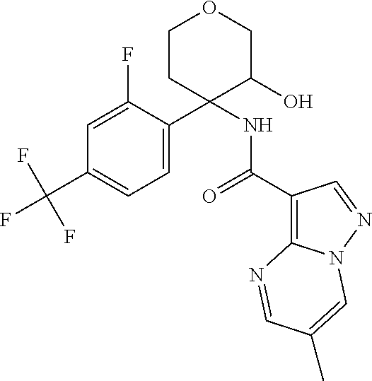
C1=C(F)C(C2(NC(C3=C4N(N=C3)C=C(C)C=N4)=O)C(O)COCC2)=CC=C1C(F)(F)F
